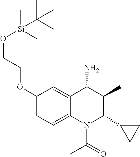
C1(OCCO[Si](C)(C)C(C)(C)C)=CC=C2C(=C1)C(N)C(C)C(C1CC1)N2C(C)=O
